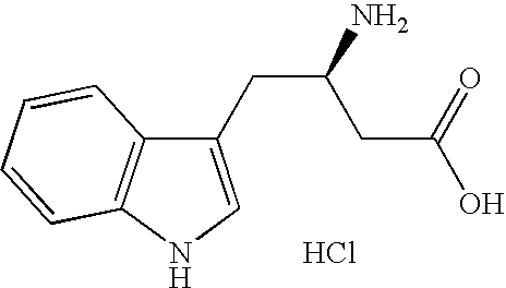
C1(CC(CC(=O)O)N)=CNC2=C1C=CC=C2.Cl
